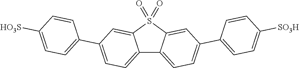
C12=CC=C(C3=CC=C([HO3S])C=C3)C=C1S(=O)(=O)C1=CC(C3=CC=C([SO3H])C=C3)=CC=C21
